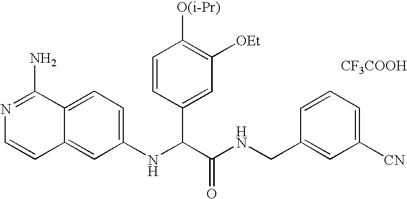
C1(NC(C(NCC2=CC([CN])=CC=C2)=O)C2=CC([OEt])=C([O(i-Pr)])C=C2)=CC=C2C(=C1)C=CN=C2N.[CF3COOH]
